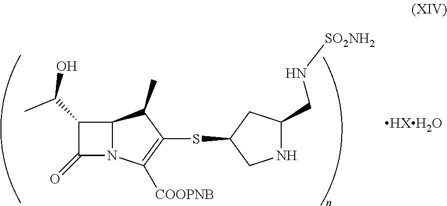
C1(C(C)O)C(=O)N2C1C(C)C(SC1CC(CN[SO2NH2])NC1)=C2[COOPNB].[HXH2O]
